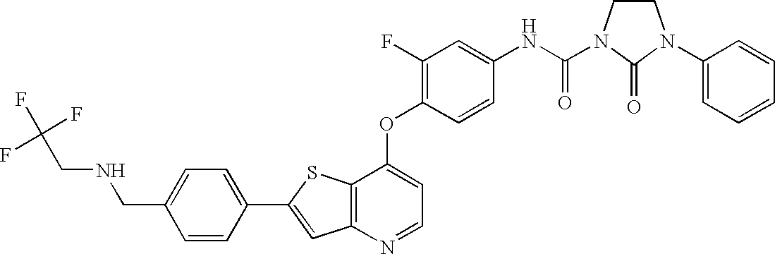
C1=C(CNCC(F)(F)F)C=CC(C2=CC3=C(S2)C(OC2=C(F)C=C(NC(=O)N4CCN(C5=CC=CC=C5)C4=O)C=C2)=CC=N3)=C1
